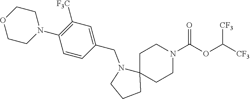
[CF3]C(OC(N1CCC2(CC1)N(CC1=CC([F3C])=C(N3CCOCC3)C=C1)CCC2)=O)[CF3]
